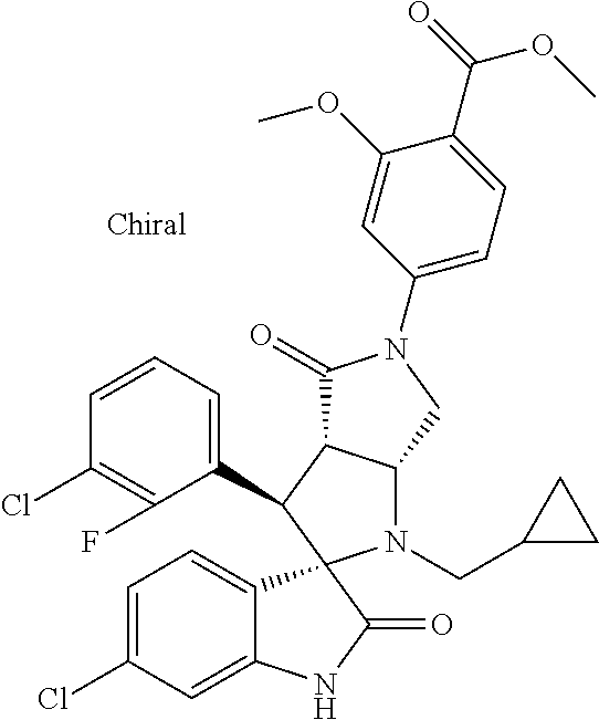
C1(C2C3C(N(CC4CC4)C24C2=CC=C(Cl)C=C2NC4=O)CN(C2=CC=C(C(=O)OC)C(OC)=C2)C3=O)=CC=CC(Cl)=C1F
